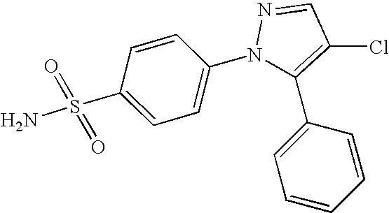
C1=CC(S(N)(=O)=O)=CC=C1N1C(C2=CC=CC=C2)=C(Cl)C=N1
